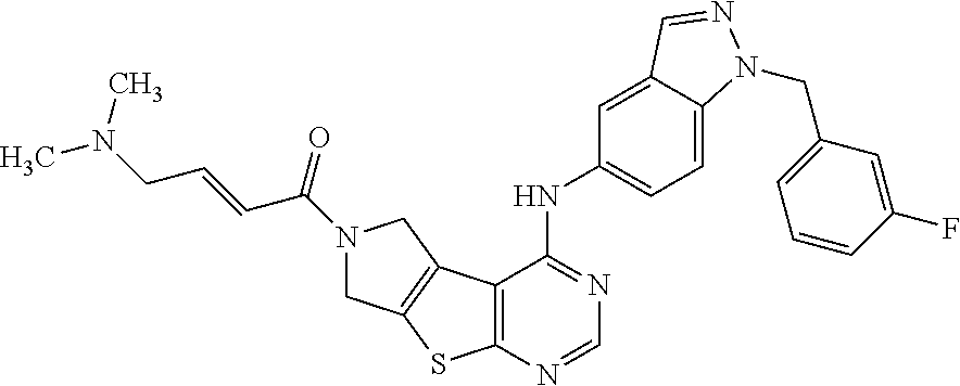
C12=C(N=CN=C1NC1=CC=C3C(=C1)C=NN3CC1=CC=CC(F)=C1)SC1=C2CN(C(=O)C=CCN(C)C)C1
